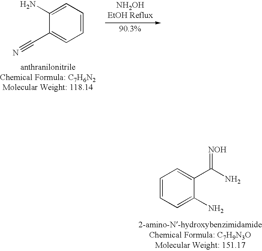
C1=CC=C(N)C(C(N)=[NOH])=C1.C1=CC=C(N)C(C#N)=C1
